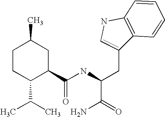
C1CC(C(C)C)C(C(NC(CC2=CNC3=C2C=CC=C3)C(N)=O)=O)CC1C
